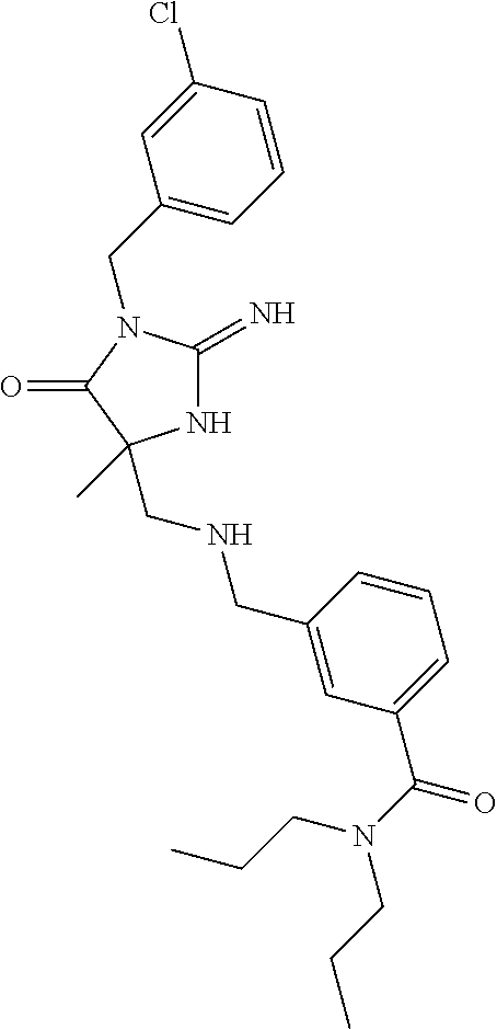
N1C(=N)N(CC2=CC=CC(Cl)=C2)C(=O)C1(CNCC1=CC(C(N(CCC)CCC)=O)=CC=C1)C
